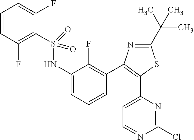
C1(C(C)(C)C)=NC(C2=C(F)C(NS(C3=C(F)C=CC=C3F)(=O)=O)=CC=C2)=C(C2=CC=NC(Cl)=N2)S1
